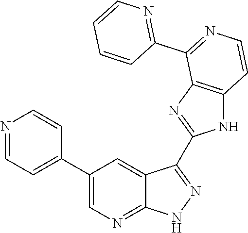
N1=CC=C(C2=CN=C3C(=C2)C(C2=NC4=C(N2)C=CN=C4C2=NC=CC=C2)=N[N H]3)C=C1
